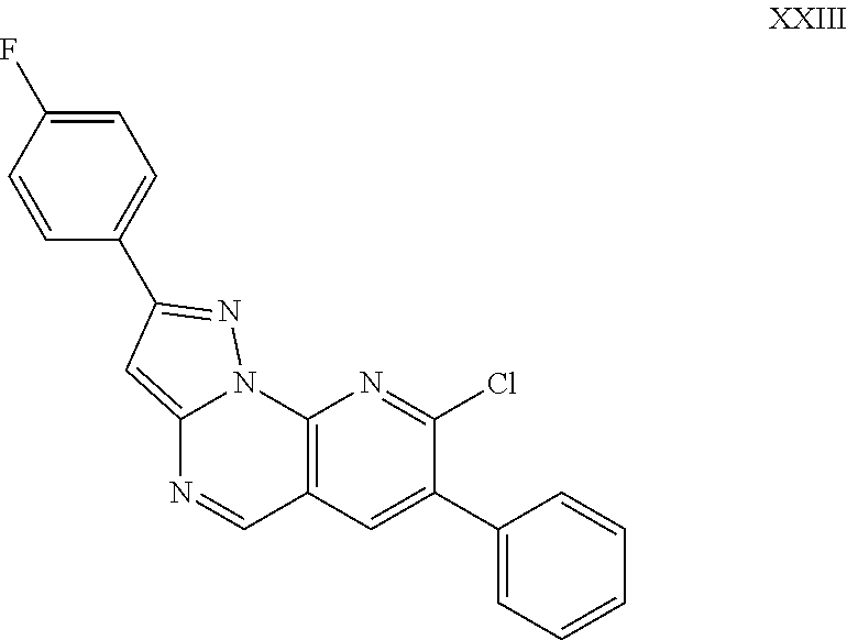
C12=CC(C3=CC=C(F)C=C3)=NN1C1=C(C=N2)C=C(C2=CC=CC=C2)C(Cl)=N1
